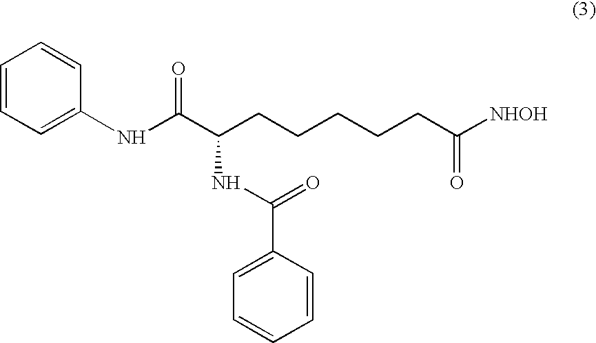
C1(NC(C(CCCCCC([NHOH])=O)NC(=O)C2=CC=CC=C2)=O)=CC=CC=C1
